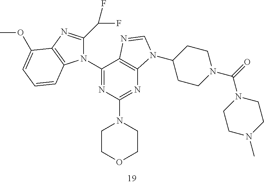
C1(N2C(C(F)F)=NC3=C2C=CC=C3OC)=NC(N2CCOCC2)=NC2=C1N=CN2C1CCN(C(=O)N2CCN(C)CC2)CC1
